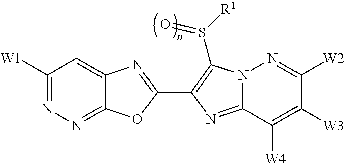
C1([W1])=NN=C2C(=C1)N=C(C1=C(S([R1])=O)N3C(=N1)C([W4])=C([W3])C([W2])=N3)O2
